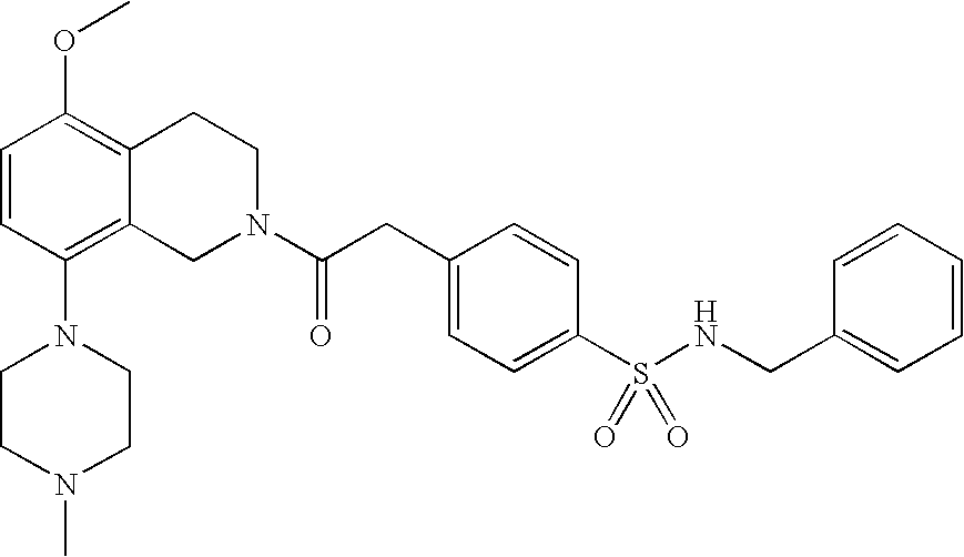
O(C1=C2C(=C(N3CCN(C)CC3)C=C1)CN(C(CC1=CC=C(S(NCC3=CC=CC=C3)(=O)=O)C=C1)=O)CC2)C
